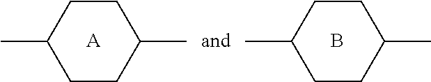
C1CC(C)CCC1C.[A].C1CC(C)CCC1C.B
